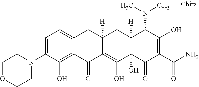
C12([H])C(O)(C(=O)C(C(N)=O)=C(O)C1N(C)C)C(O)=C1C([H])(C2)CC2=CC=C(N3CCOCC3)C(O)=C2C1=O
